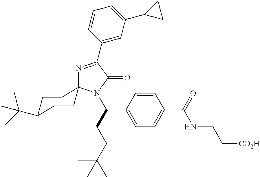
N1=C(C2=CC(C3CC3)=CC=C2)C(=O)N(C(C2=CC=C(C(NCC[CO2H])=O)C=C2)CCC(C)(C)C)C12CCC(C(C)(C)C)CC2
